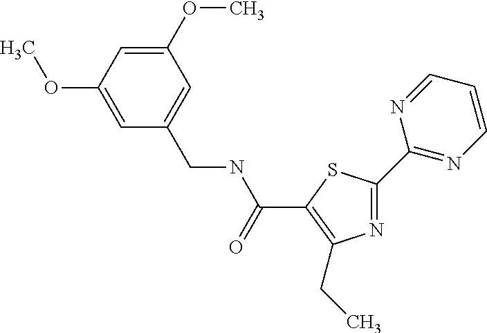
N1=C(C2=NC=CC=N2)SC(C(NCC2=CC(OC)=CC(OC)=C2)=O)=C1CC
